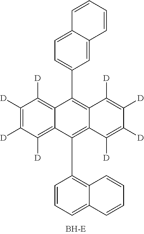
C1(C2=CC=C3C(=C2)C=CC=C3)=C2C(=C(C3=C4C(=CC=C3)C=CC=C4)C3=C([D])C([D])=C([D])C([D])=C13)C([D])=C([D])C([D])=C2[D]
